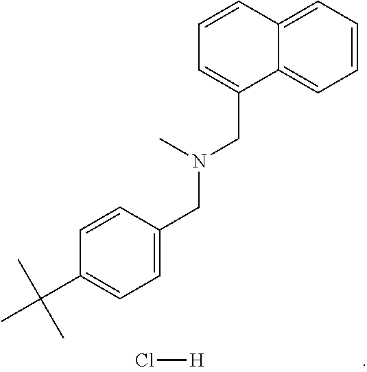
C12=CC=CC=C1C=CC=C2CN(C)CC1=CC=C(C(C)(C)C)C=C1.Cl[H]
